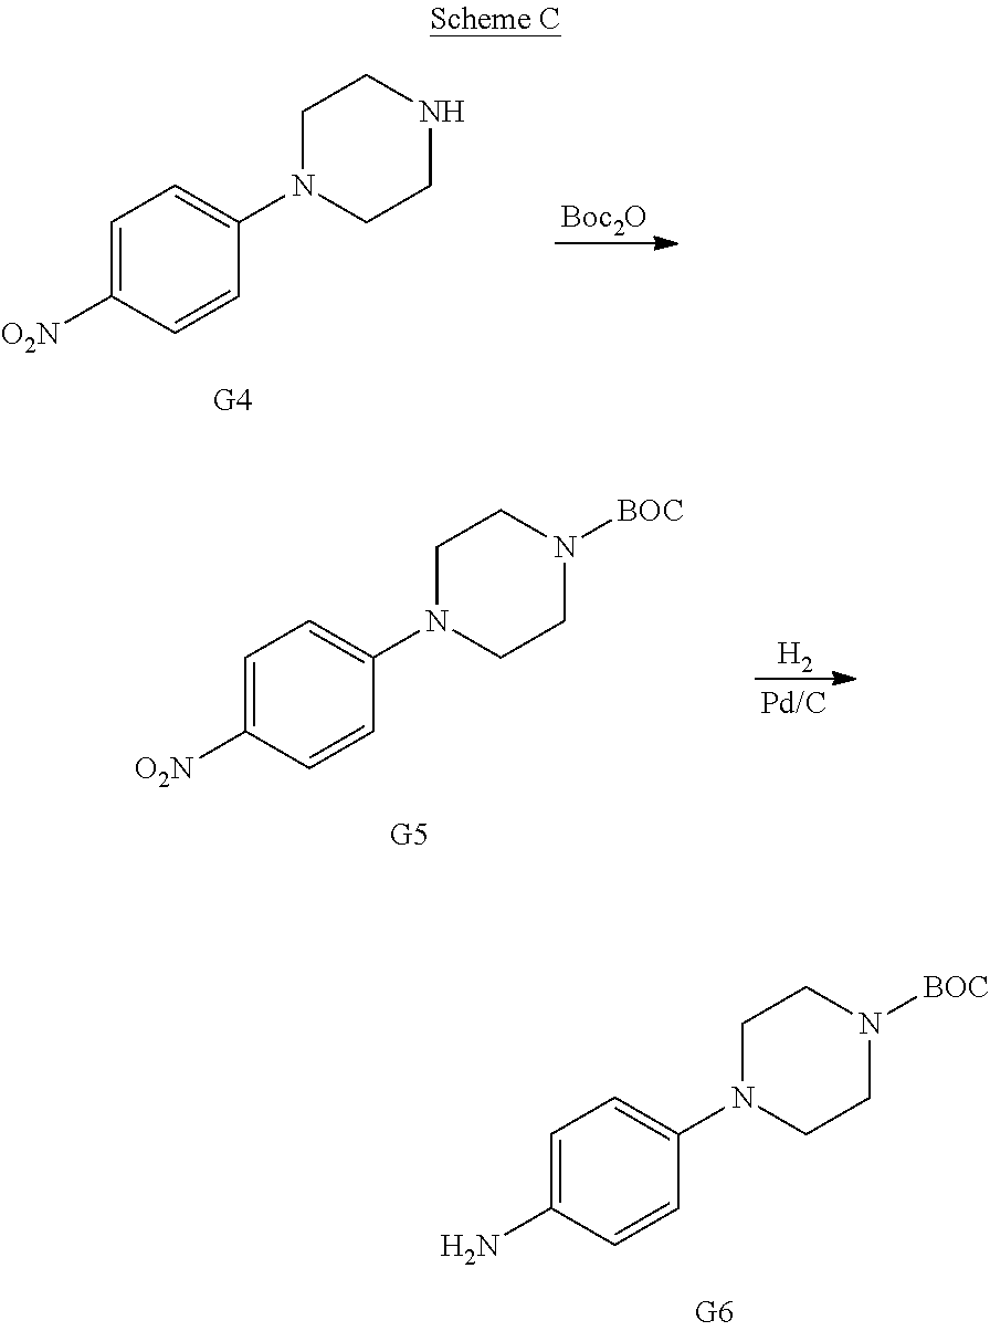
C1=C(N)C=CC(N2CCN([BOC])CC2)=C1.[Boc2O].C1=C([O2N])C=CC(N2CCNCC2)=C1.[H2].C1=C([O2N])C=CC(N2CCN([BOC])CC2)=C1
